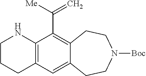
C12=C(C(C(=C)[Me])=C3C(=C1)CCN([Boc])CC3)NCCC2
